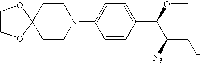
C1(N2CCC3(CC2)OCCO3)=CC=C(C(OC)C(CF)[N3])C=C1
